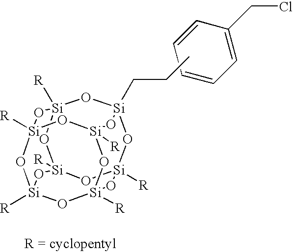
C1=C(CCl)C=CC=C1.[R][Si]12O[Si]3(CCC)O[Si]4([R])O[Si]([R])(O1)O[Si]1([R])O[Si]([R])(O[Si]([R])(O[Si]([R])(O1)O2)O3)O4
